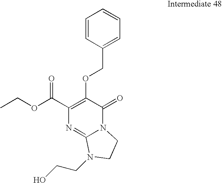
CCOC(C1=C(OCC2=CC=CC=C2)C(=O)N2C(=N1)N(CCO)CC2)=O
